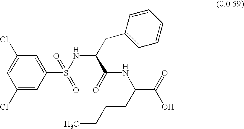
N(S(C1=CC(Cl)=CC(Cl)=C1)(=O)=O)C(C(=O)NC(CCCC)C(O)=O)CC1=CC=CC=C1
